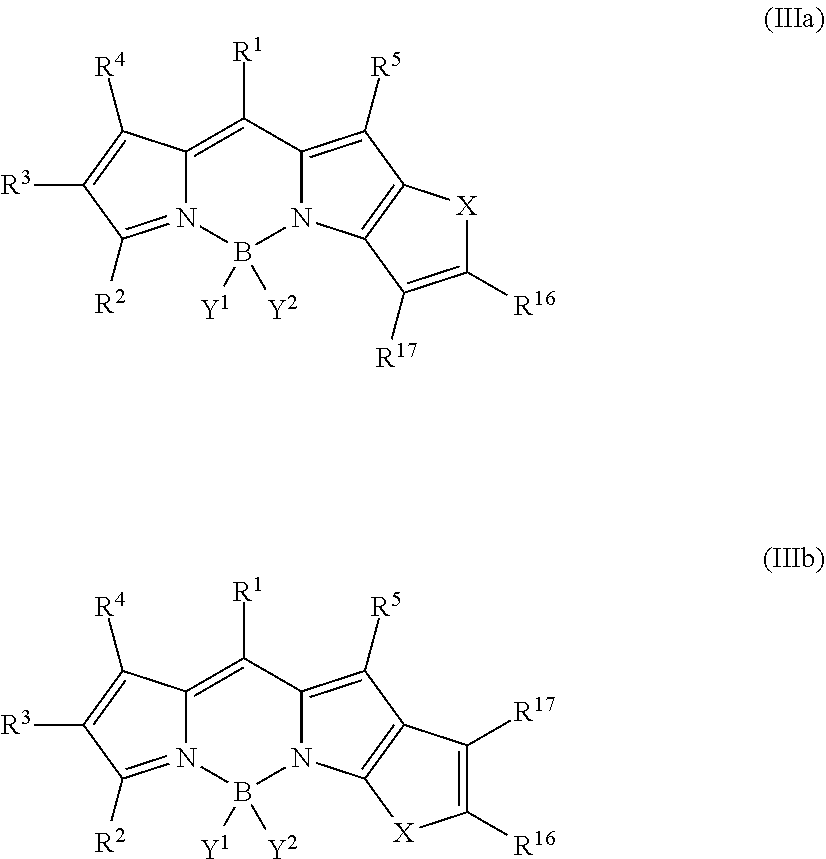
C12=C([R1])C3=C([R5])C4=C(N3B([Y1])([Y2])N1=C([R2])C([R3])=C2[R4])C([R17])=C([R16])[X]4.C12=C([R1])C3=C([R5])C4=C(N3B([Y1])([Y2])N1=C([R2])C([R3])=C2[R4])[X]C([R16])=C4[R17]
